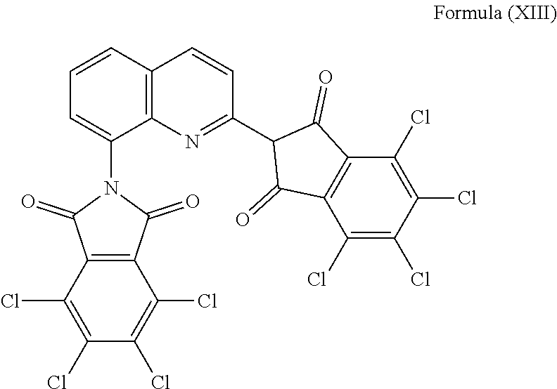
C1(Cl)=C(Cl)C2=C(C(Cl)=C1Cl)C(=O)N(C1=CC=CC3=C1N=C(C1C(=O)C4=C(C1=O)C(Cl)=C(Cl)C(Cl)=C4Cl)C=C3)C2=O
